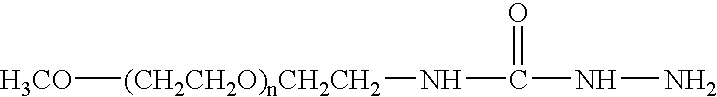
[(CH2CH2O)nCH2CH2]([H3CO])NC(NN)=O
